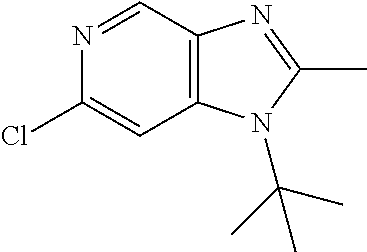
C1=NC(Cl)=CC2=C1N=C(C)N2C(C)(C)C
